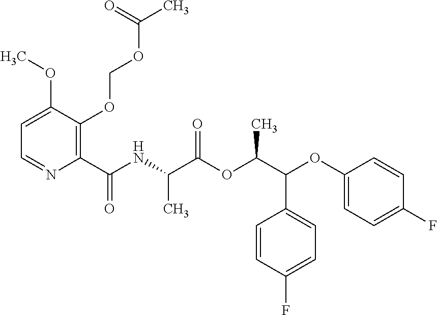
C1=C(OC)C(OCOC(C)=O)=C(C(NC(C(OC(C(OC2=CC=C(F)C=C2)C2=CC=C(F)C=C2)C)=O)C)=O)N=C1
